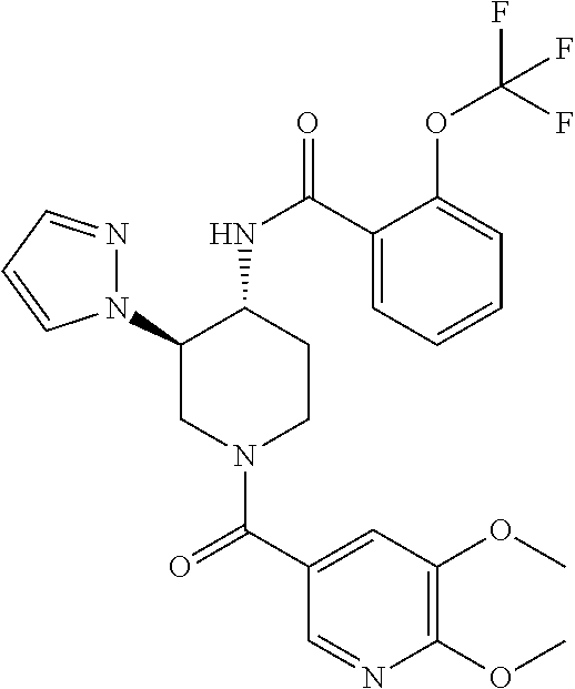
N1(C2CN(C(C3=CC(OC)=C(OC)N=C3)=O)CCC2NC(=O)C2=CC=CC=C2OC(F)(F)F)N=CC=C1
